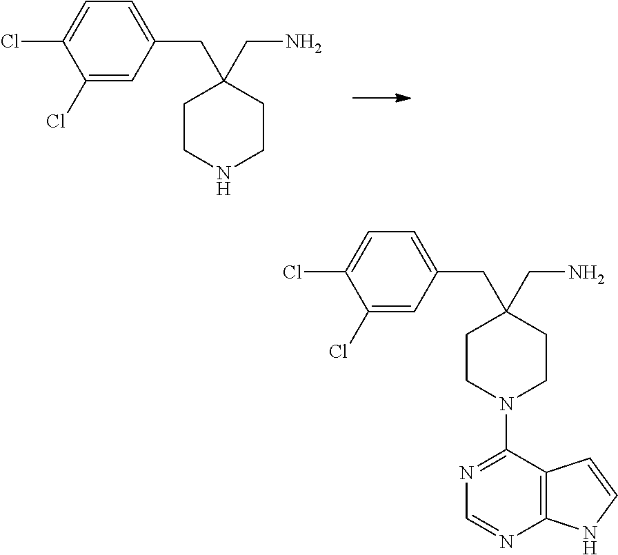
C1=C(Cl)C(Cl)=CC(CC2(CN)CCNCC2)=C1.C1=C(Cl)C(Cl)=CC(CC2(CN)CCN(C3=NC=NC4=C3C=CN4)CC2)=C1
